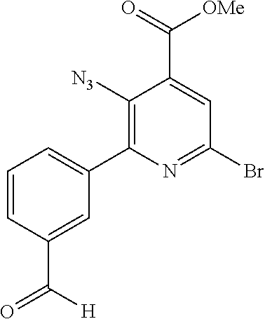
C1([N3])=C(C2=CC=CC(C(=O)[H])=C2)N=C(Br)C=C1C(=O)[OMe]
